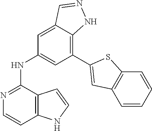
C1=C2C(=C(C3=CC4=C(C=CC=C4)S3)C=C1NC1=NC=CC3=C1C=CN3)NN=C2
